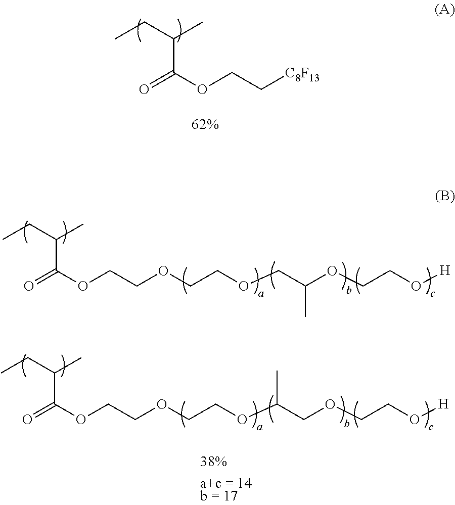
O=C(OCCOCCOCC(OCCO[H])C)C(CC)C.O=C(OCC[C8F13])C(CC)C.O=C(OCCOCCOC(COCCO[H])C)C(CC)C
